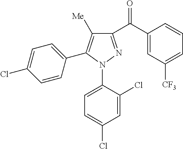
C1(C(C2=CC([CF3])=CC=C2)=O)=NN(C2=CC=C(Cl)C=C2Cl)C(C2=CC=C(Cl)C=C2)=C1[Me]
